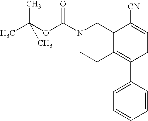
N1(C(=O)OC(C)(C)C)CCC2=C(C3=CC=CC=C3)CC=C([CN])C2C1
